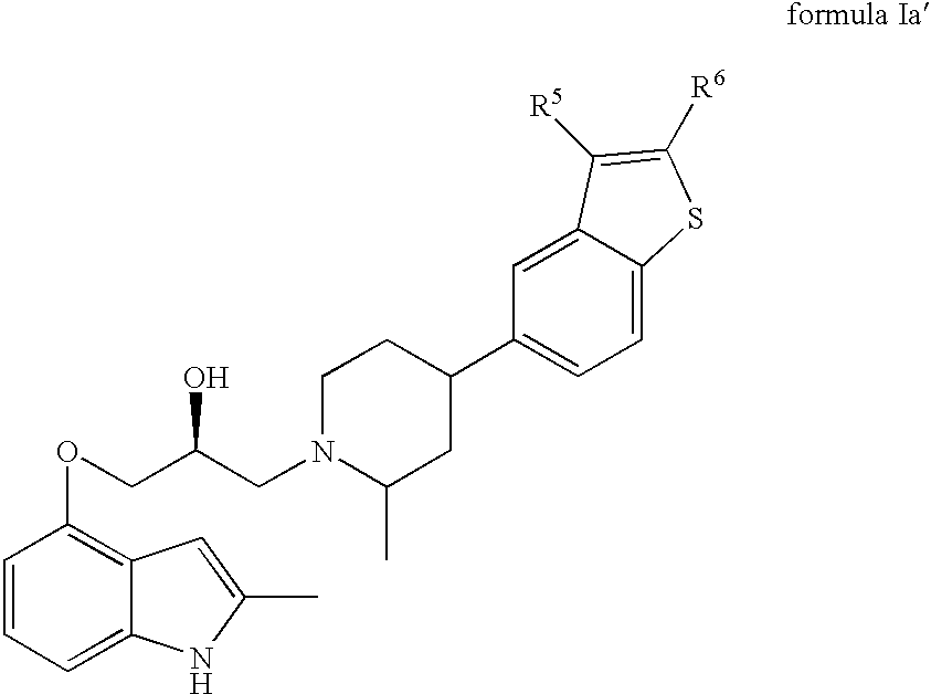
C1=CC=C2C(=C1OCC(CN1C(C)CC(C3=CC=C4C(=C3)C([R5])=C([R6])S4)CC1)O)C=C(C)N2
